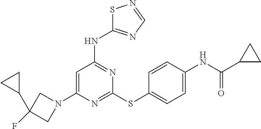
C1=C(N2CC(F)(C3CC3)C2)N=C(SC2=CC=C(NC(=O)C3CC3)C=C2)N=C1NC1=NC=NS1
